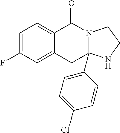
C1=C(F)C=C2C(=C1)C(=O)N1CCNC1(C1=CC=C(Cl)C=C1)C2
